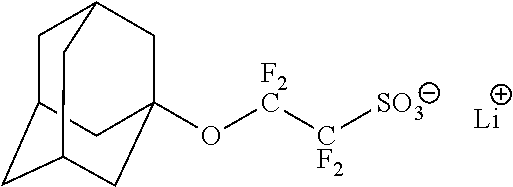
C1C2CC3CC(O[F2C][CF2][SO3])(CC1C3)C2.[Li]
